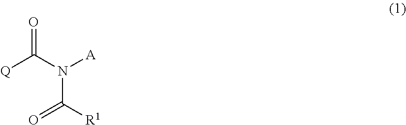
[Q]C(=O)N([A])C([R1])=O
